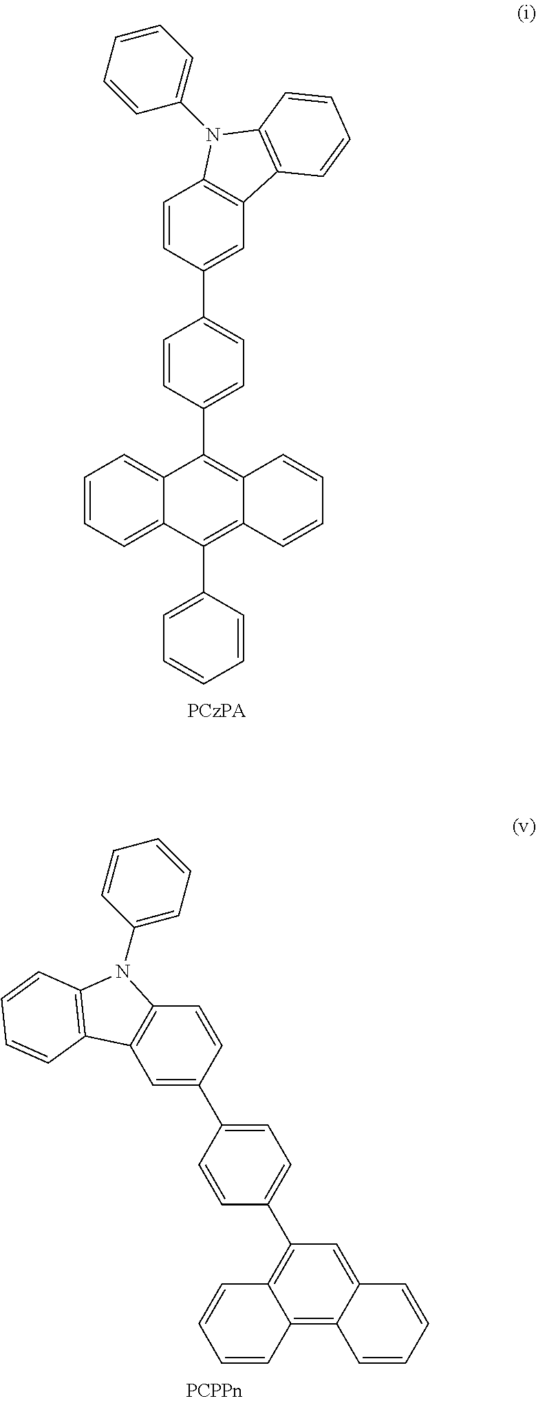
C1=CC(C2=CC=C(C3=C4C(=C(C5=CC=CC=C5)C5=CC=CC=C35)C=CC=C4)C=C2)=CC2=C1N(C1=CC=CC=C1)C1=C2C=CC=C1.C1=C(C2=CC=C(C3=C4C(=C5C(=C3)C=CC=C5)C=CC=C4)C=C2)C=CC2=C1C1=C(N2C2=CC=CC=C2)C=CC=C1
